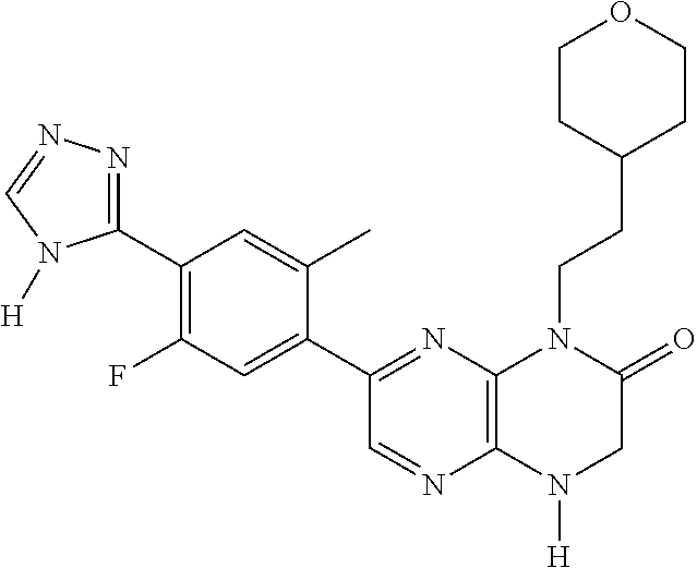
C12=C(N([H])CC(=O)N1CCC1CCOCC1)N=CC(C1=CC(F)=C(C3=NN=CN3[H])C=C1C)=N2
